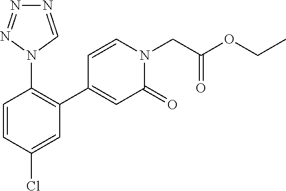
C1=CN(CC(OCC)=O)C(=O)C=C1C1=C(N2C=NN=N2)C=CC(Cl)=C1
